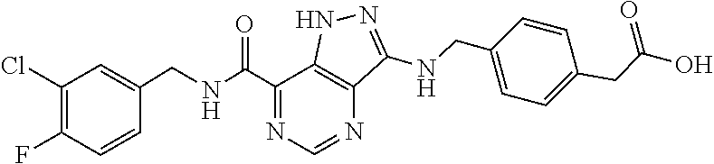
C1(Cl)=C(F)C=CC(CNC(C2=NC=NC3=C2NN=C3NCC2=CC=C(CC(O)=O)C=C2)=O)=C1
